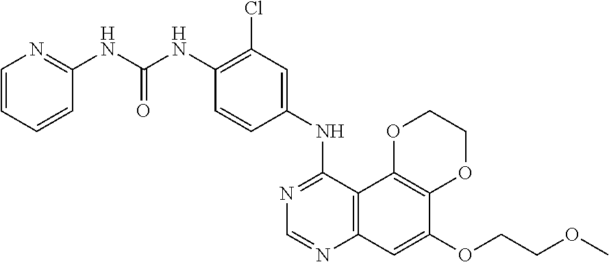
C12=C(C3=C(C=C1OCCOC)N=CN=C3NC1=CC(Cl)=C(NC(NC3=NC=CC=C3)=O)C=C1)OCCO2
